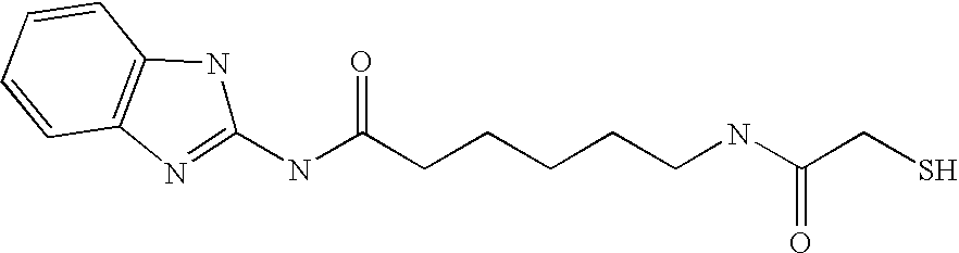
C1(NC(CCCCCNC(CS)=O)=O)=NC2=C(N1)C=CC=C2
